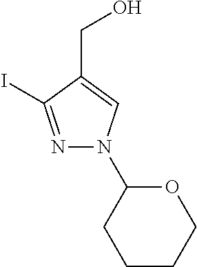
N1=C(I)C(CO)=CN1C1CCCCO1
